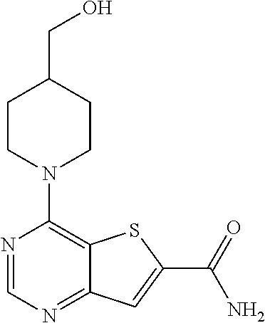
N1=CN=C2C(=C1N1CCC(CO)CC1)SC(C(=O)N)=C2
